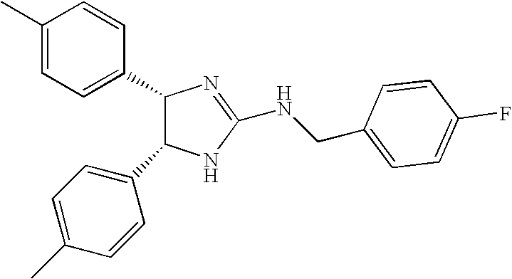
C1(C)=CC=C(C2C(C3=CC=C(C)C=C3)NC(NCC3=CC=C(F)C=C3)=N2)C=C1
